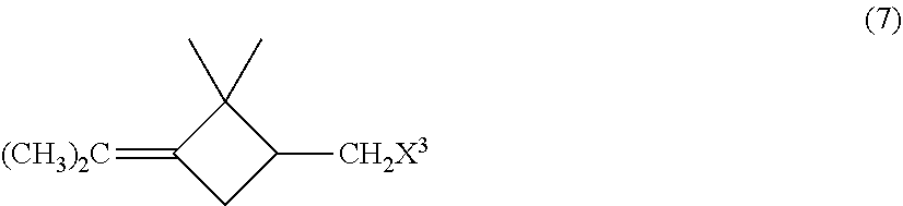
C1(C)(C)C(=[(CH3)2C])CC1[CH2X3]
